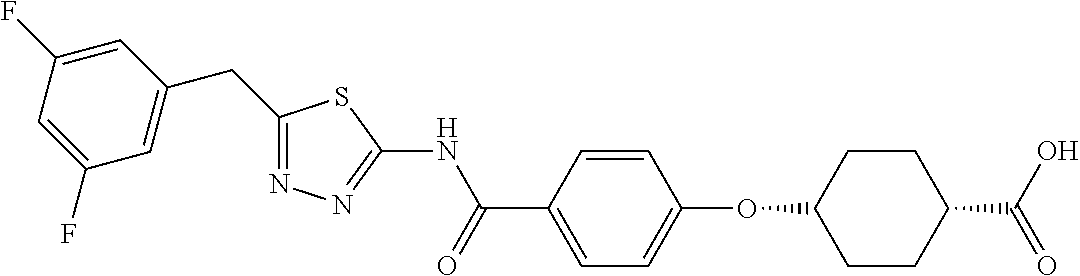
C1(F)=CC(F)=CC(CC2=NN=C(NC(C3=CC=C(OC4CCC(C(O)=O)CC4)C=C3)=O)S2)=C1
